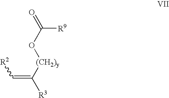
C(=C([(CH2)y]OC(=O)[R9])[R3])[R2]
